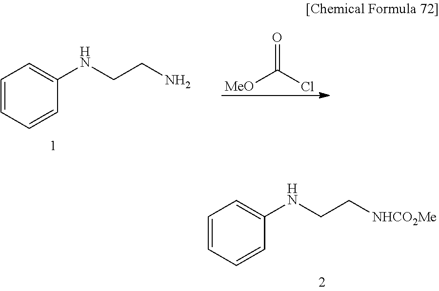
C1=CC=CC(NCC[NHCO2Me])=C1.C1=CC=CC(NCCN)=C1.C([MeO])(Cl)=O
